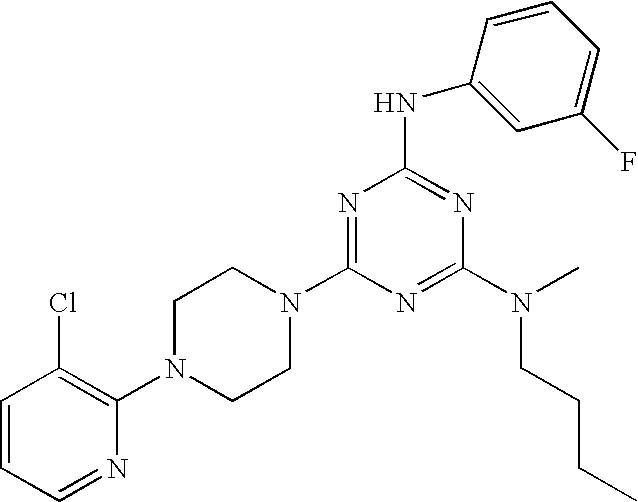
C1=CC=NC(N2CCN(C3=NC(NC4=CC(F)=CC=C4)=NC(N(CCCC)C)=N3)CC2)=C1Cl
